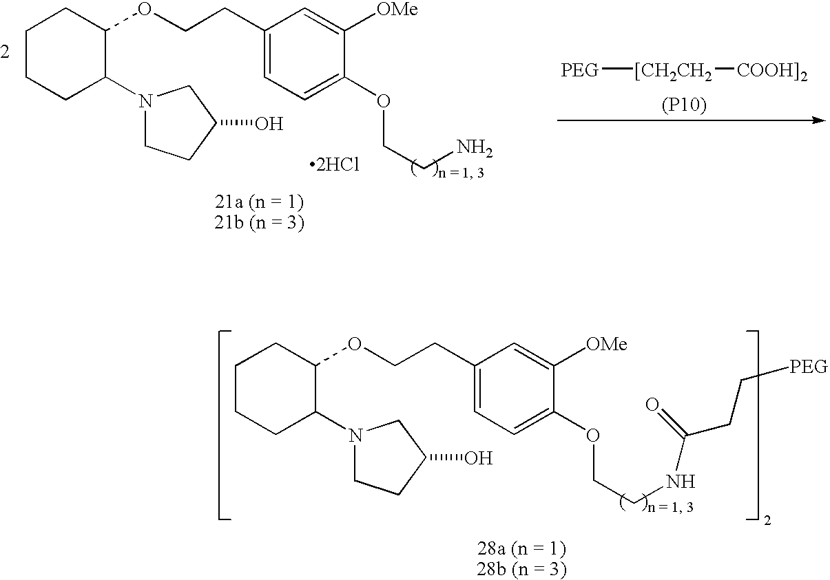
C1(CCOC2CCCCC2N2CCC(O)C2)=CC=C(OCCN)C([OMe])=C1.[2HCl].[PEG][[CH2CH2][COOH]2].[(P10)].C1(CCOC2CCCCC2N2CCC(O)C2)=CC=C(OCCNC(CC[PEG])=O)C([OMe])=C1
